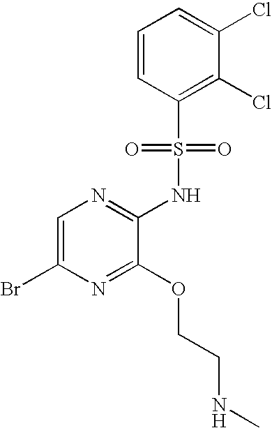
C1=C(Br)N=C(OCCNC)C(NS(C2=C(Cl)C(Cl)=CC=C2)(=O)=O)=N1
